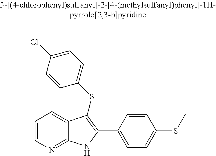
C1=CN=C2C(=C1)C(SC1=CC=C(Cl)C=C1)=C(C1=CC=C(SC)C=C1)N2
